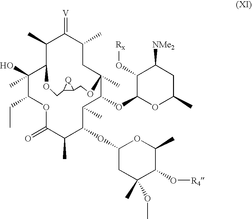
C1(C)C2C(O)(C)C(CC)OC(=O)C(C)C(OC3CC(OC)(C)C(O[R4])C(C)O3)C(C)C(OC3OC(C)CC([NMe2])C3O[Rx])C(C)(CC(C)C1=[V])OCC1C(CO2)[Q]1
